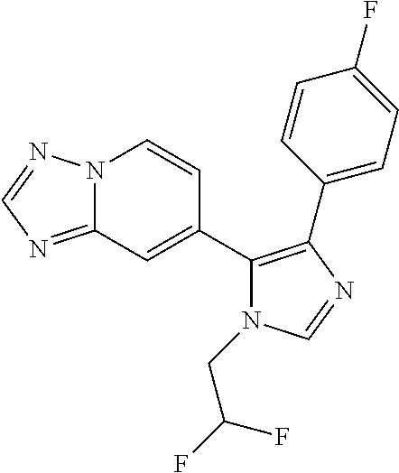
N12C(=NC=N1)C=C(C1=C(C3=CC=C(F)C=C3)N=CN1CC(F)F)C=C2
